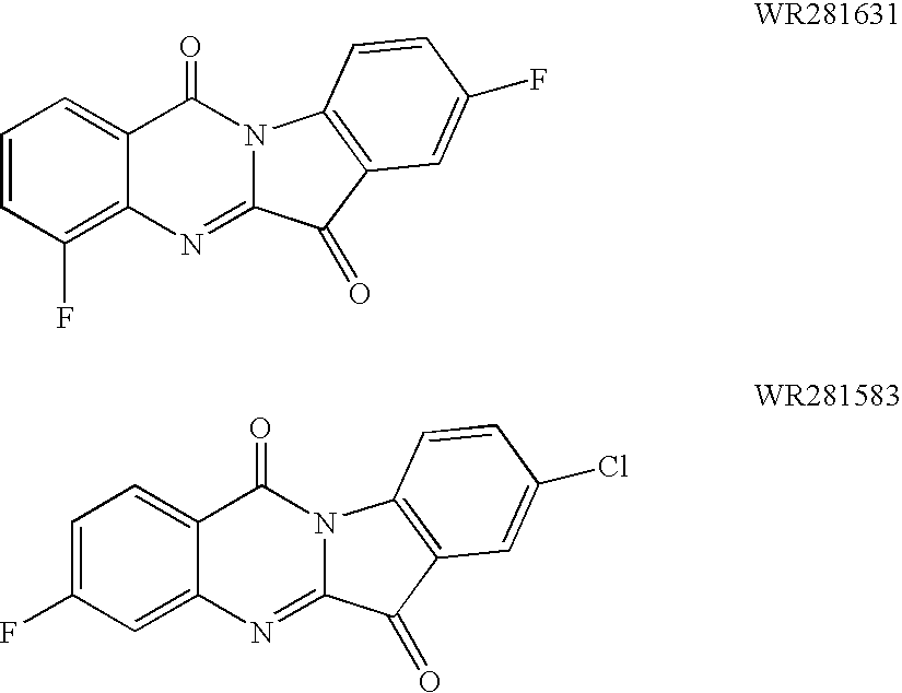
C1=CC=C2C(=C1F)N=C1N(C2=O)C2=C(C1=O)C=C(F)C=C2.C1(F)=CC=C2C(=C1)N=C1N(C2=O)C2=C(C1=O)C=C(Cl)C=C2
